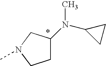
C1C(N(C2CC2)C)CN(C)C1
